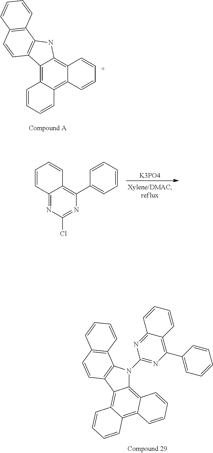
C12=C3C(=C4C(=C1NC1=C2C=CC2=C1C=CC=C2)C=CC=C4)C=CC=C3.C1(C2=CC=CC=C2)=C2C(=NC(Cl)=N1)C=CC=C2.[K3PO4].C1(N2C3=C4C(=C5C(=C3C3=C2C2=C(C=C3)C=CC=C2)C=CC=C5)C=CC=C4)=NC(C2=CC=CC=C2)=C2C(=N1)C=CC=C2
